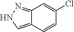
C12=CNN=C1C=C(Cl)C=C2
